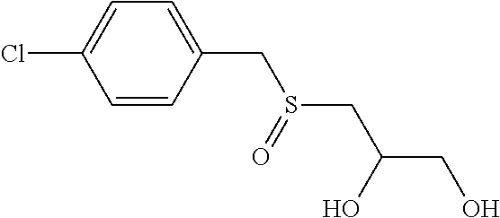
C1=CC(CS(CC(CO)O)=O)=CC=C1Cl
